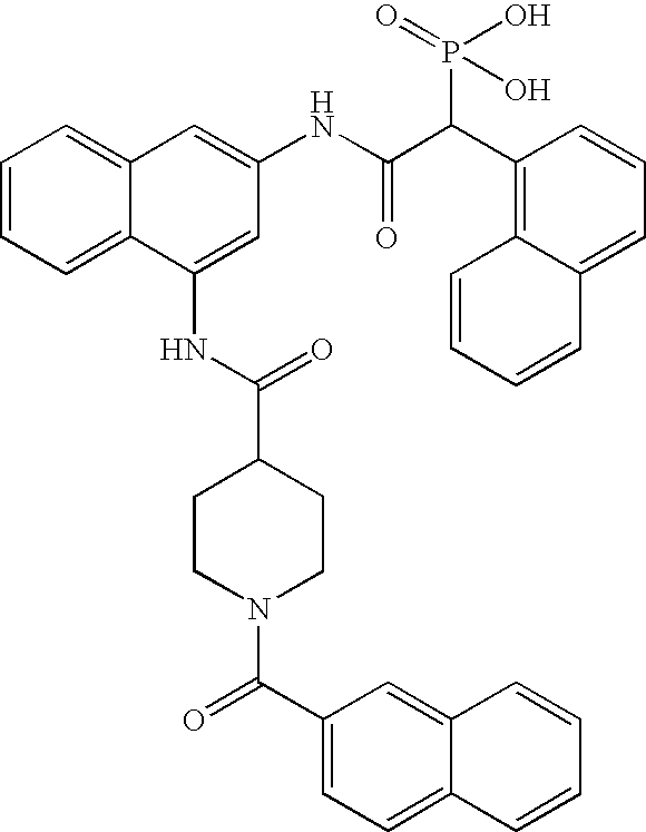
C1=CC=C2C(=C1)C=C(NC(C(C1=C3C(=CC=C1)C=CC=C3)P(O)(O)=O)=O)C=C2NC(C1CCN(C(C2=CC=C3C(=C2)C=CC=C3)=O)CC1)=O
